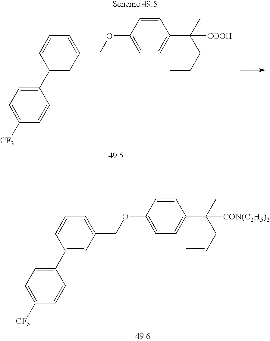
C1(OCC2=CC=CC(C3=CC=C([CF3])C=C3)=C2)=CC=C(C(C)(CC=C)[COOH])C=C1.C1(OCC2=CC=CC(C3=CC=C([CF3])C=C3)=C2)=CC=C(C(C)(CC=C)[CON(C2H5)2])C=C1
